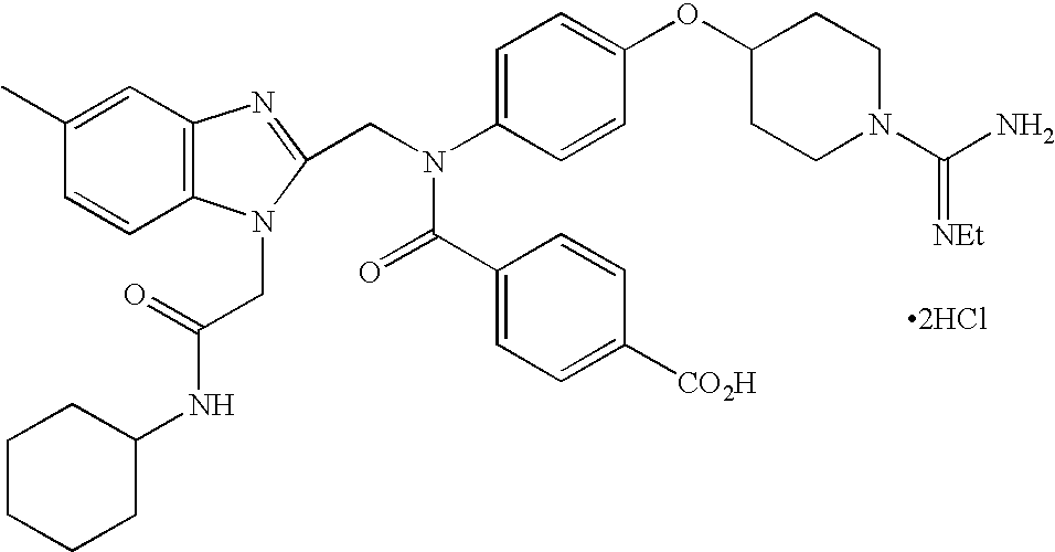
[2HCl].C1(C)=CC2=C(C=C1)N(CC(NC1CCCCC1)=O)C(CN(C1=CC=C(OC3CCN(C(N)=[NEt])CC3)C=C1)C(=O)C1=CC=C([CO2H])C=C1)=N2
